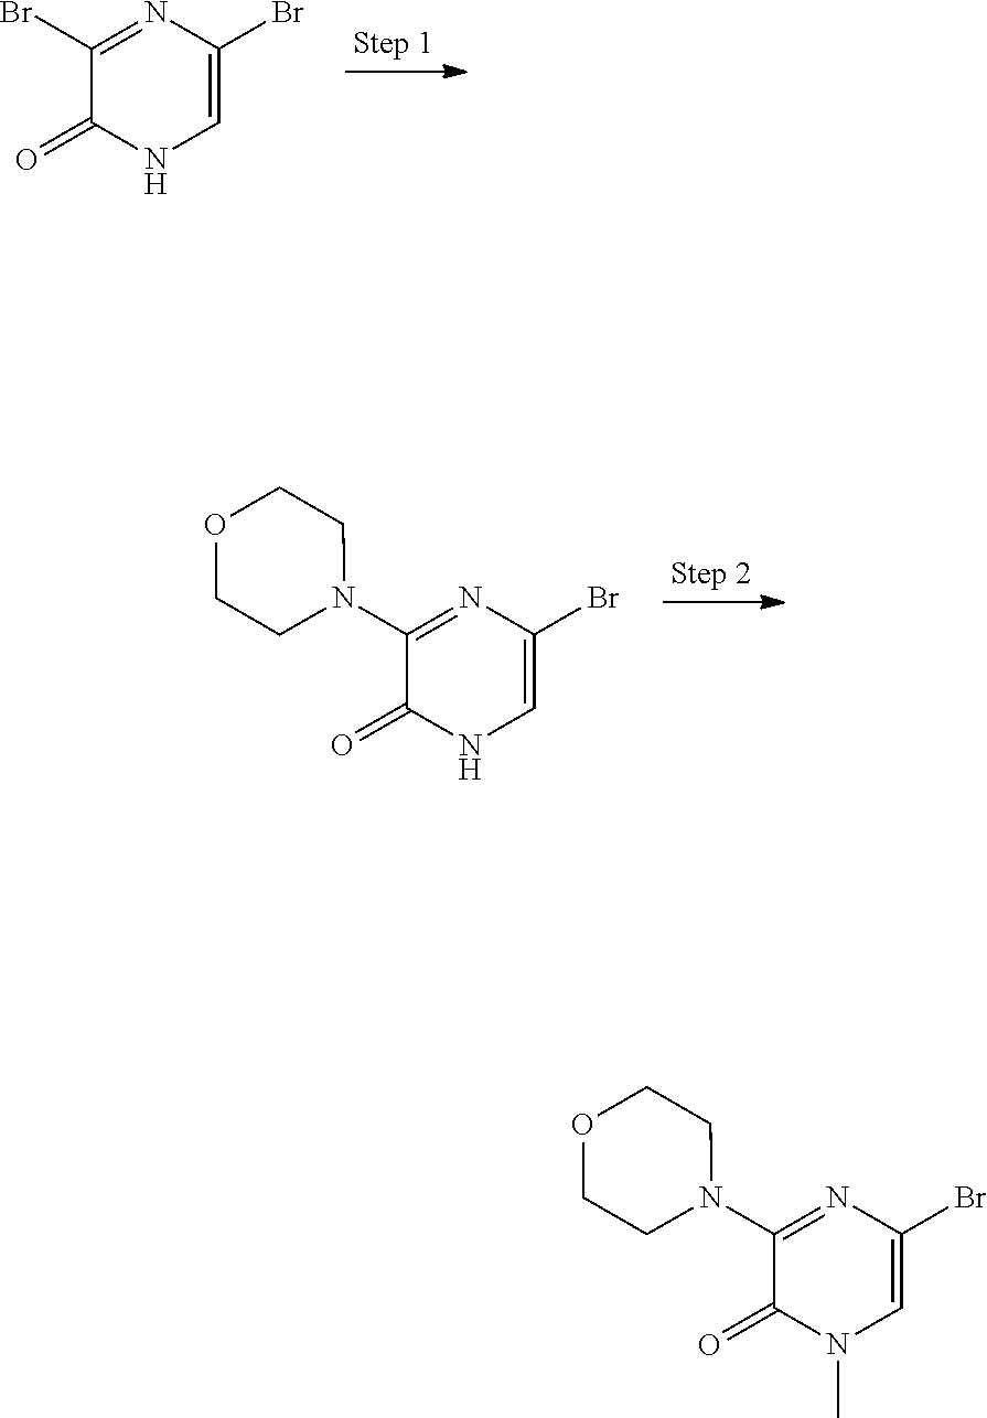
C1=C(Br)N=C(Br)C(=O)N1.C1=C(Br)N=C(N2CCOCC2)C(=O)N1.C1=C(Br)N=C(N2CCOCC2)C(=O)N1C
